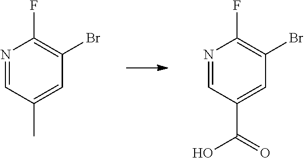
N1=CC(C)=CC(Br)=C1F.N1=CC(C(=O)O)=CC(Br)=C1F
